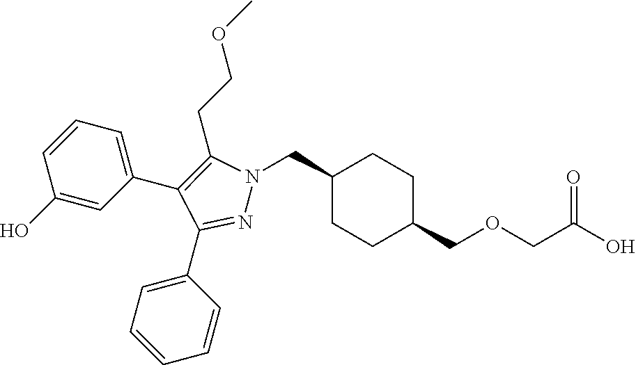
C1(CN2N=C(C3=CC=CC=C3)C(C3=CC=CC(O)=C3)=C2CCOC)CCC(COCC(O)=O)CC1
